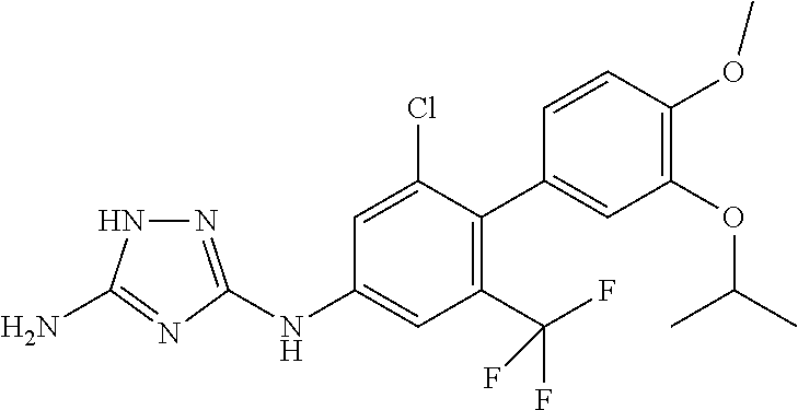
N(C1=CC(C(F)(F)F)=C(C2=CC(OC(C)C)=C(OC)C=C2)C(Cl)=C1)C1=NNC(N)=N1
